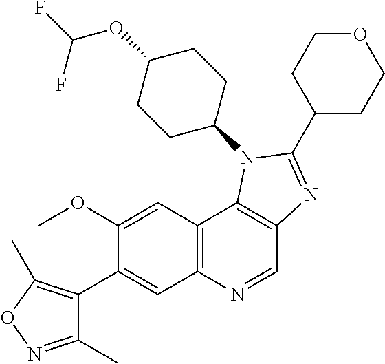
C1(OC)=CC2=C(C=C1C1=C(C)ON=C1C)N=CC1=C2N(C2CCC(OC(F)F)CC2)C(C2CCOCC2)=N1
